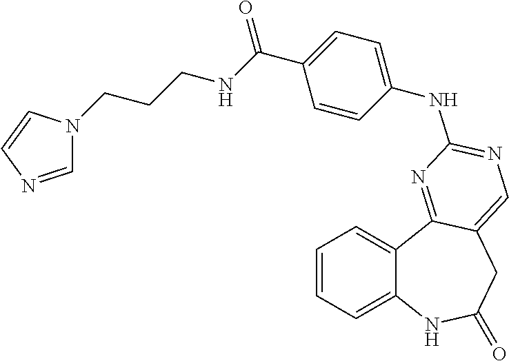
C1=CC=C2C(=C1)C1=NC(NC3=CC=C(C(=O)NCCCN4C=NC=C4)C=C3)=NC=C1CC(=O)N2
